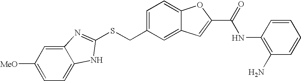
C12=CC([MeO])=CC=C1NC(SCC1=CC=C3C(=C1)C=C(C(=O)NC1=C(N)C=CC=C1)O3)=N2
